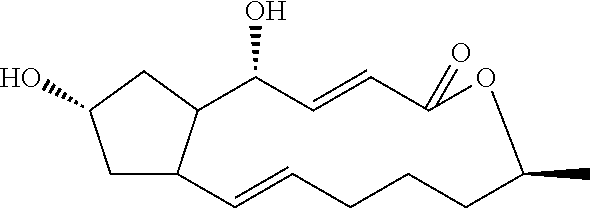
C1C2C(CC1O)C(O)C=CC(=O)OC(C)CCCC=C2
